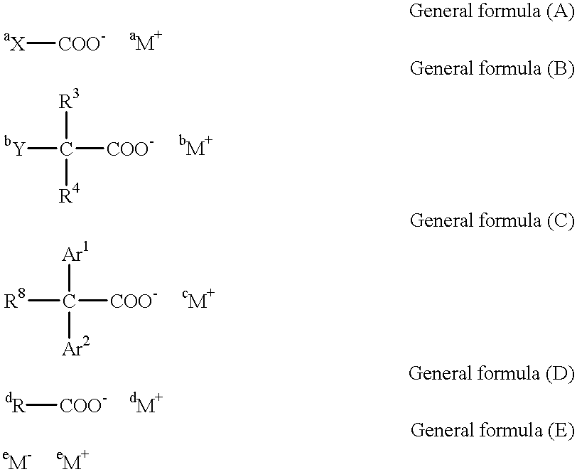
[aX][COO-].[aM+].[bY]C([COO-])([R3])[R4].[bM+].[R8]C([COO-])([Ar1])[Ar2].[cM+].[dR][COO-].[dM+]
